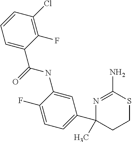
N1=C(N)SCCC1(C1=CC=C(F)C(NC(=O)C2=CC=CC(Cl)=C2F)=C1)C
